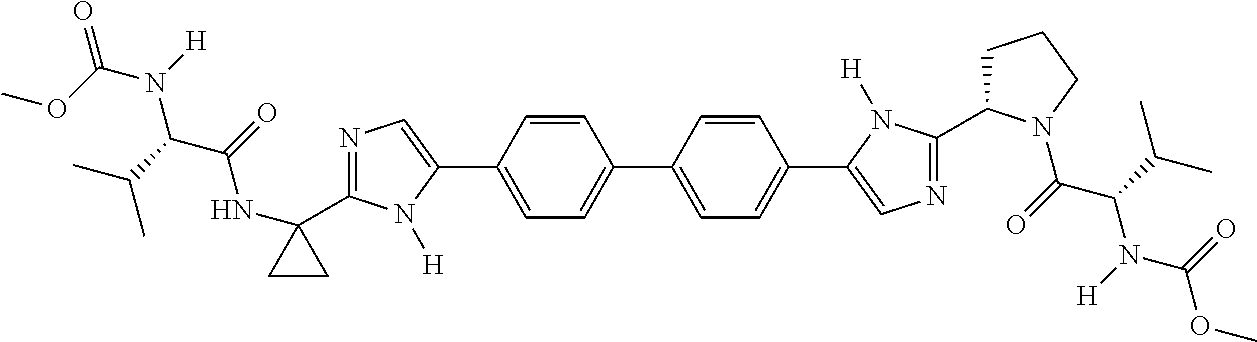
C1=CC(C2=CN=C(C3(NC(=O)C(C(C)C)N([H])C(OC)=O)CC3)N2[H])=CC=C1C1=CC=C(C2=CN=C(C3CCCN3C(=O)C(C(C)C)N([H])C(=O)OC)N2[H])C=C1
